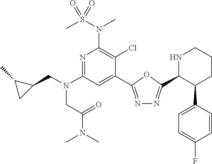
C1(C2=NN=C(C3C(C4=CC=C(F)C=C4)CCCN3)O2)=CC(N(CC2C(C)C2)CC(=O)N(C)C)=NC(N(S(C)(=O)=O)C)=C1Cl
